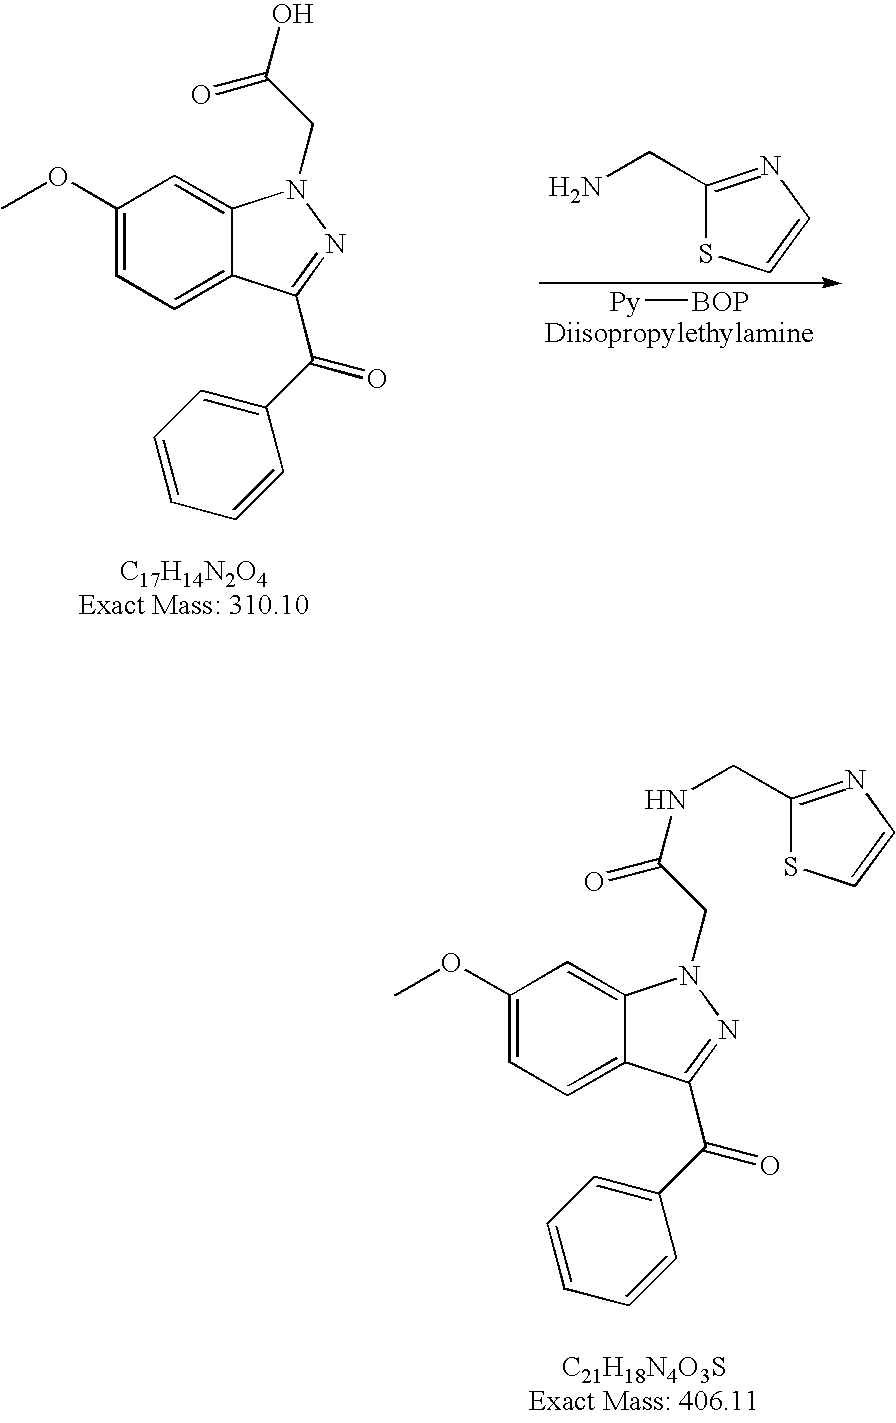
[Py][BOP].C1(OC)=CC=C2C(=C1)N(CC(O)=O)N=C2C(C1=CC=CC=C1)=O.C1(CN)=NC=CS1.C1(OC)=CC=C2C(=C1)N(CC(=O)NCC1=NC=CS1)N=C2C(C1=CC=CC=C1)=O
